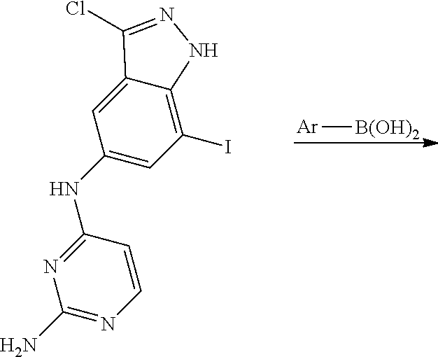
[Ar][B(OH)2].C1(NC2=NC(N)=NC=C2)=CC(I)=C2C(=C1)C(Cl)=NN2
